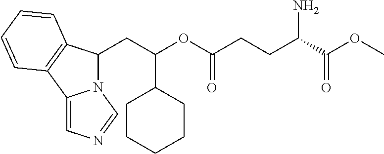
C(C(OC(CCC(C(OC)=O)N)=O)C1CCCCC1)C1N2C(=CN=C2)C2=C1C=CC=C2
